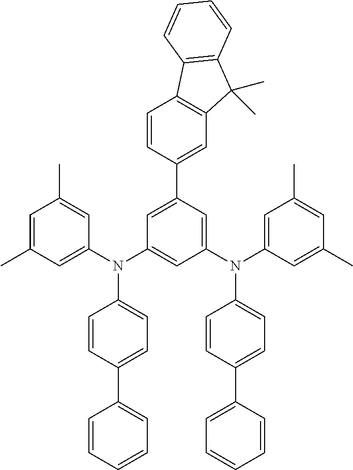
C1=C(C)C=C(N(C2=CC(N(C3=CC(C)=CC(C)=C3)C3=CC=C(C4=CC=CC=C4)C=C3)=CC(C3=CC4=C(C=C3)C3=C(C4(C)C)C=CC=C3)=C2)C2=CC=C(C3=CC=CC=C3)C=C2)C=C1C
